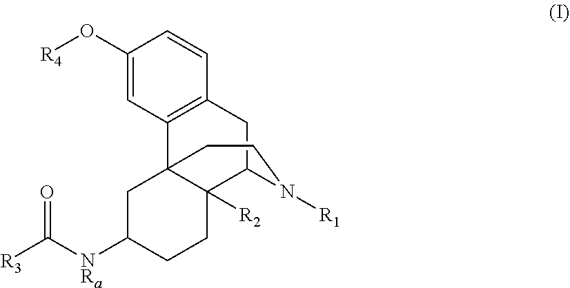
O=C([R3])[NRa]C1CCC2([R2])C3(C4=C(C=CC(O[R4])=C4)CC2N([R1])CC3)C1
